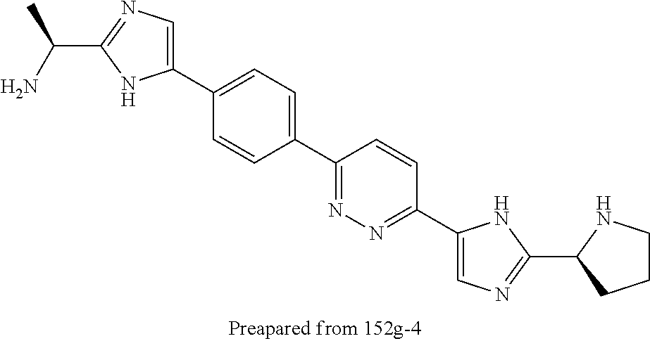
C(C1=NC=C(C2=CC=C(C3=NN=C(C4=CN=C(C5CCCN5)N4)C=C3)C=C2)N1)(N)C
